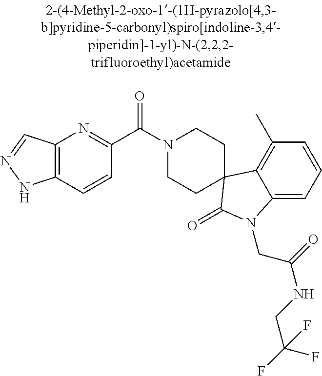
N1(C(C2=NC3=C(C=C2)NN=C3)=O)CCC2(CC1)C1=C(C)C=CC=C1N(CC(=O)NCC(F)(F)F)C2=O
